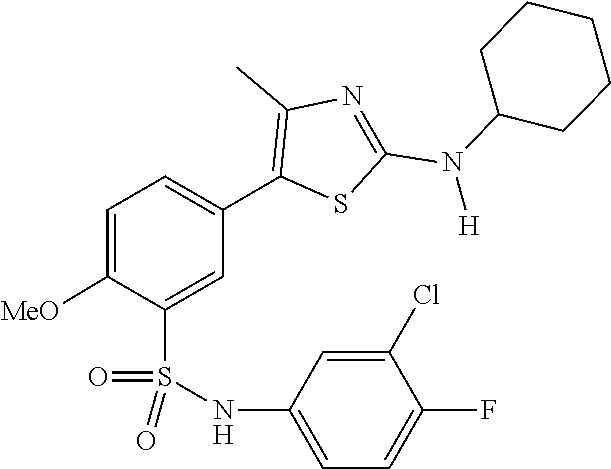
C1(N(C2=NC(C)=C(C3=CC=C([MeO])C(S(=O)(=O)NC4=CC=C(F)C(Cl)=C4)=C3)S2)[H])CCCCC1
